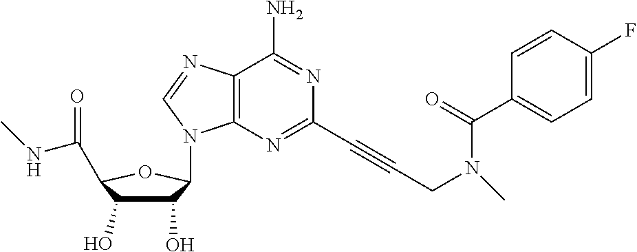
C1(O)C(O)C(C(NC)=O)OC1N1C2=C(C(N)=NC(C#CCN(C(C3=CC=C(F)C=C3)=O)C)=N2)N=C1
